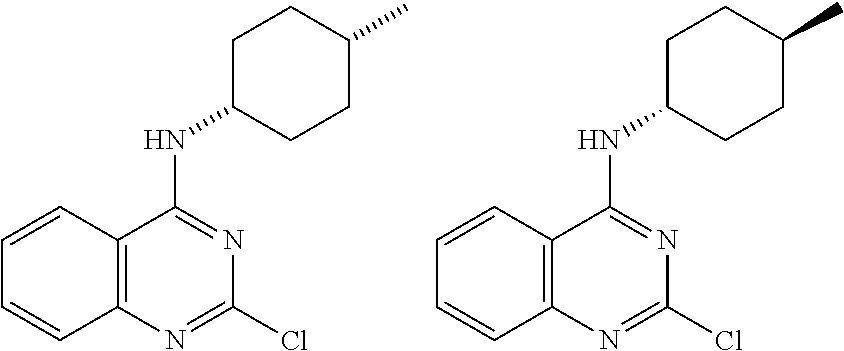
C12=C(N=C(Cl)N=C1NC1CCC(C)CC1)C=CC=C2.C12=C(N=C(Cl)N=C1NC1CCC(C)CC1)C=CC=C2
